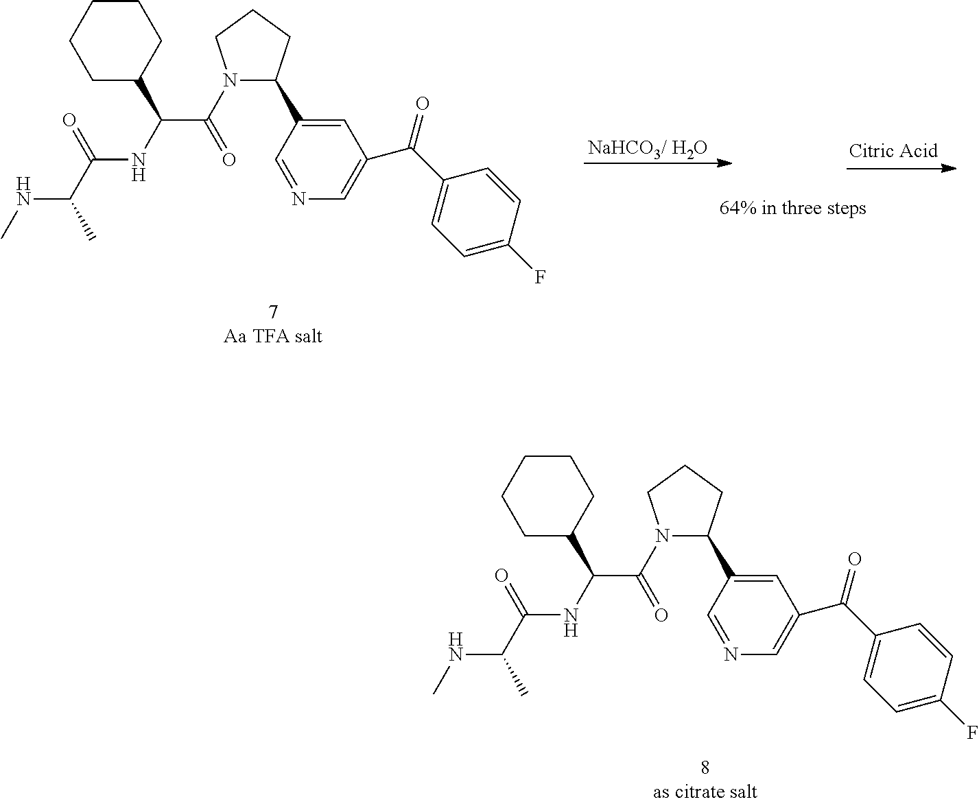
C1C(C(C(=O)N2C(C3=CC(C(C4=CC=C(F)C=C4)=O)=CN=C3)CCC2)NC(C(C)NC)=O)CCCC1.[NaHCO3/ H2O].C1C(C(C(=O)N2C(C3=CC(C(C4=CC=C(F)C=C4)=O)=CN=C3)CCC2)NC(C(C)NC)=O)CCCC1
